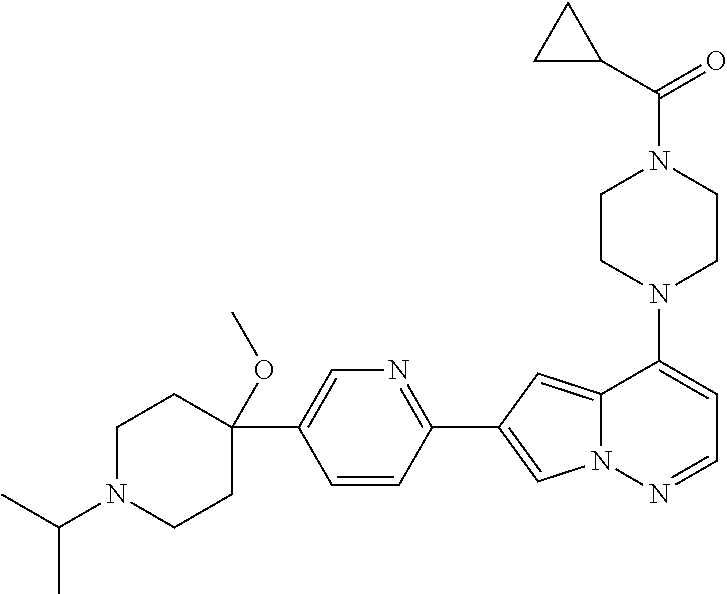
N1(C2=CC=NN3C2=CC(C2=NC=C(C4(OC)CCN(C(C)C)CC4)C=C2)=C3)CCN(C(=O)C2CC2)CC1
